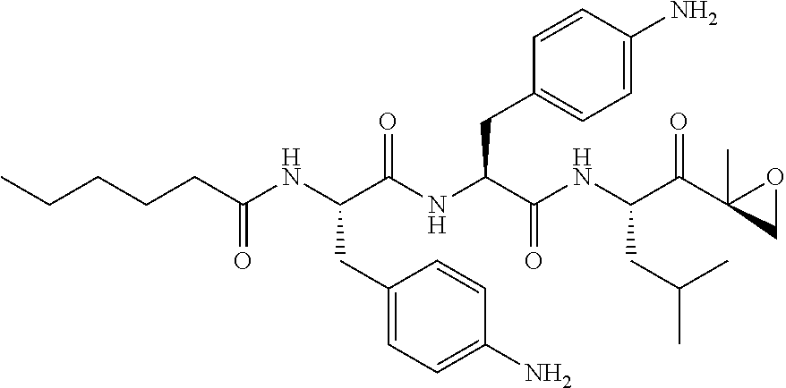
CCCCCC(NC(C(NC(C(NC(C(C1(C)CO1)=O)CC(C)C)=O)CC1=CC=C(N)C=C1)=O)CC1=CC=C(N)C=C1)=O
